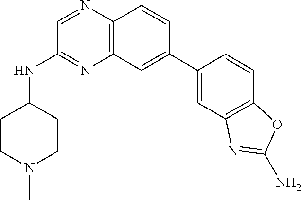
C1=C(C2=CC3=C(N=CC(NC4CCN(C)CC4)=N3)C=C2)C=CC2=C1N=C(N)O2
